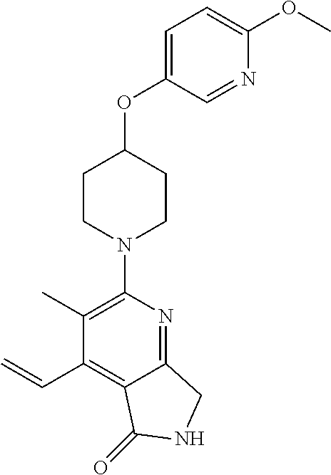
C1(C)=C(N2CCC(OC3=CC=C(OC)N=C3)CC2)N=C2C(=C1C=C)C(=O)NC2
